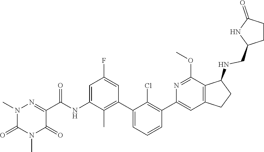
N1(C)C(=O)N(C)N=C(C(NC2=CC(F)=CC(C3=CC=CC(C4=CC5=C(C(NCC6NC(=O)CC6)CC5)C(OC)=N4)=C3Cl)=C2C)=O)C1=O
